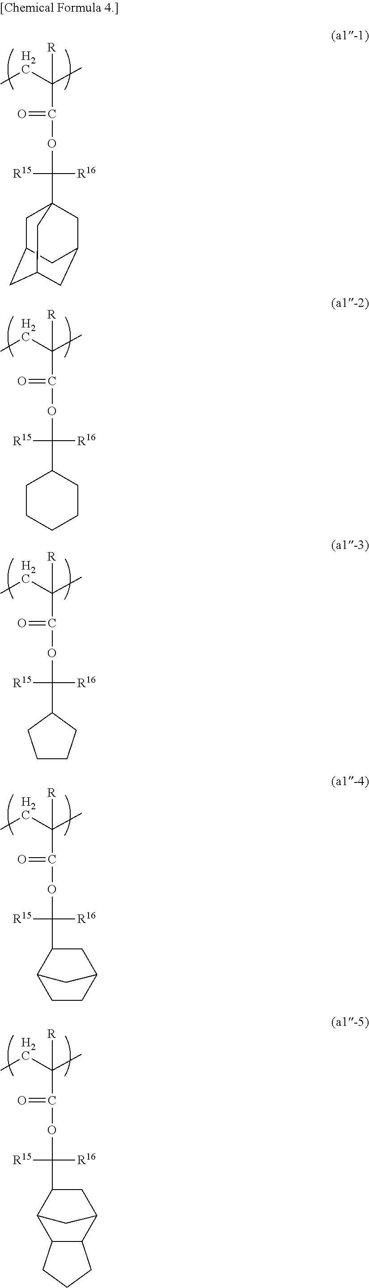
CCC(C)([R])C(=O)OC([R15])([R16])C12CC3CC(CC(C1)C3)C2.CCC(C)([R])C(=O)OC([R15])([R16])C1CCCCC1.CCC(C)([R])C(=O)OC([R15])([R16])C1CCCC1.CCC(C)([R])C(=O)OC([R15])([R16])C1C2CCC(C1)C2.CCC(C)([R])C(=O)OC([R15])([R16])C1C2C3C(C(C1)C2)CCC3
